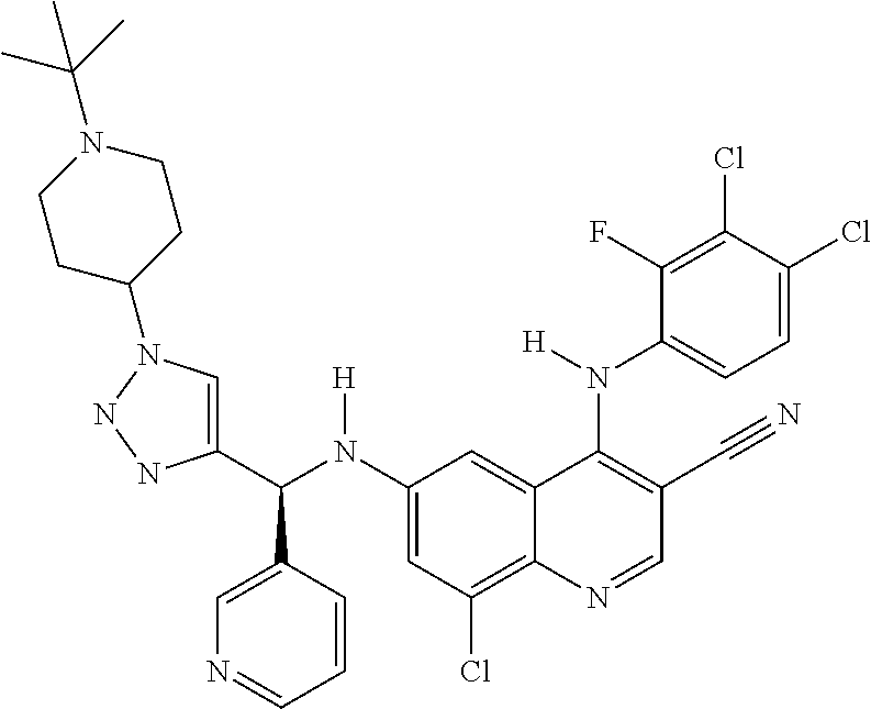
C1(N(C(C2=CN(C3CCN(C(C)(C)C)CC3)NN2)C2=CN=CC=C2)[H])=CC(Cl)=C2C(=C1)C(N(C1=CC=C(Cl)C(Cl)=C1F)[H])=C(C#N)C=N2
